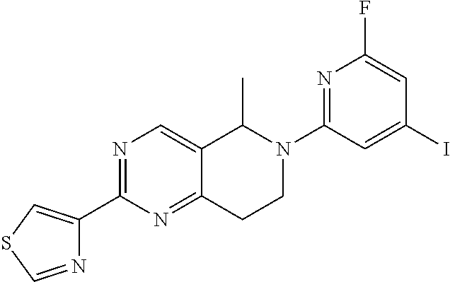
N1=C(C2=CSC=N2)N=C2C(=C1)C(C)N(C1=NC(F)=CC(I)=C1)CC2
